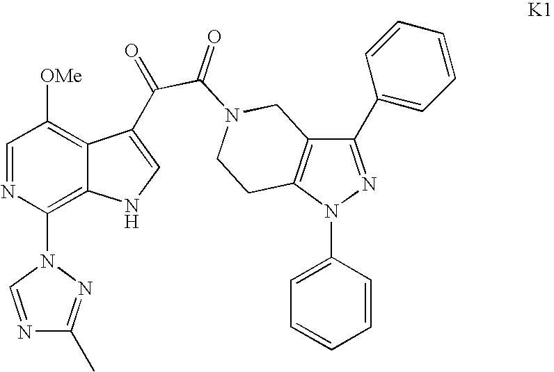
C1=NC(N2C=NC(C)=N2)=C2C(=C1[OMe])C(C(C(N1CC3=C(N(C4=CC=CC=C4)N=C3C3=CC=CC=C3)CC1)=O)=O)=CN2
